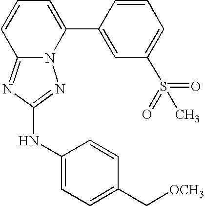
N12C(=NC(NC3=CC=C(C[OCH3])C=C3)=N1)C=CC=C2C1=CC(S(C)(=O)=O)=CC=C1
